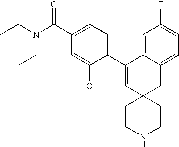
CCN(C(C1=CC=C(C2=CC3(CC4=CC=C(F)C=C24)CCNCC3)C(O)=C1)=O)CC
